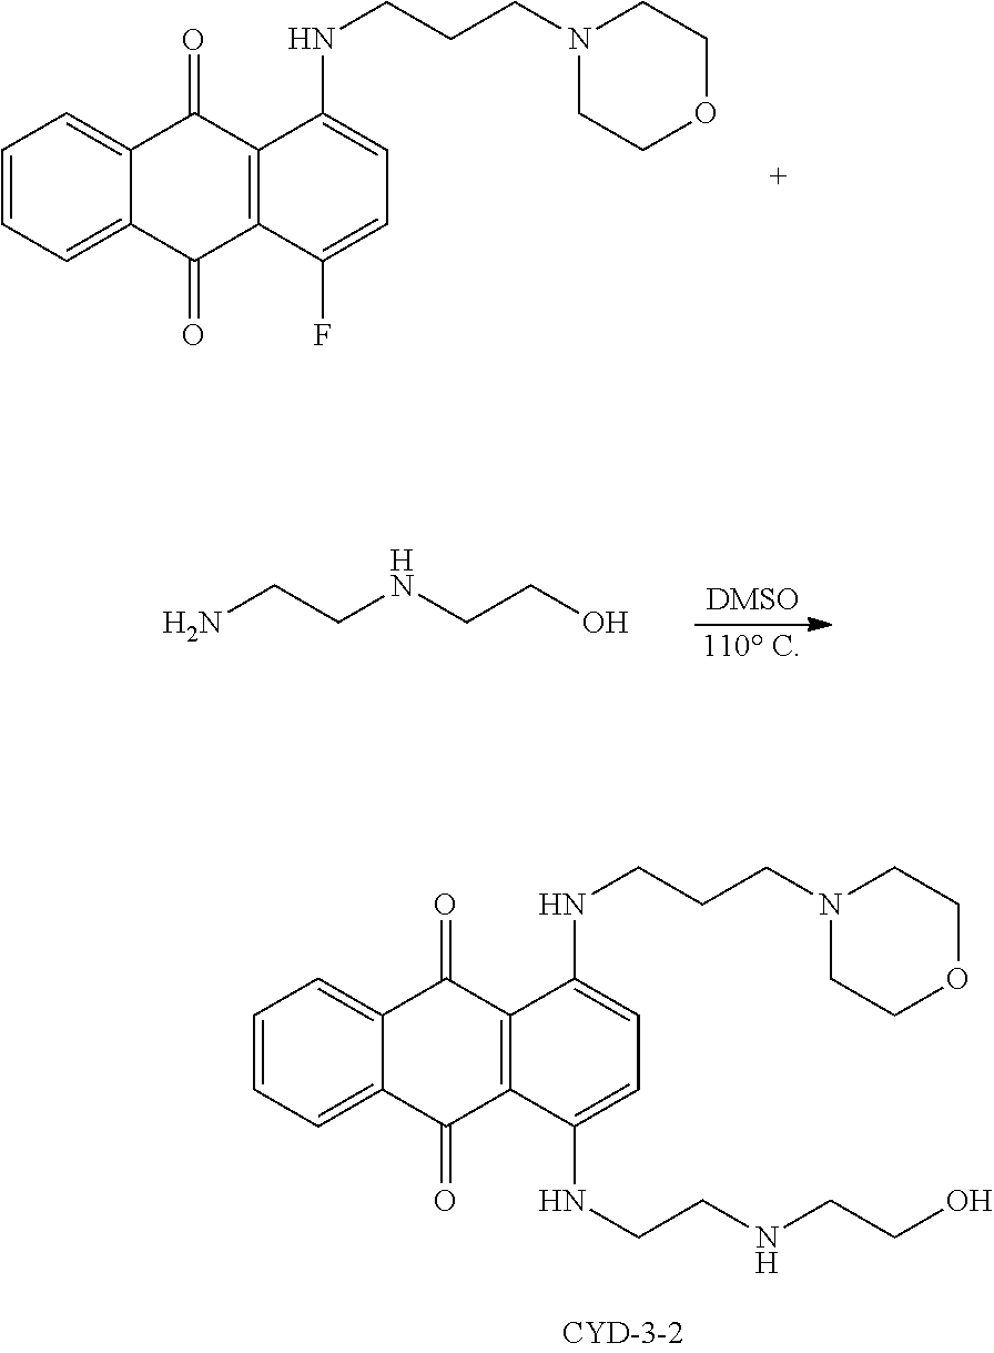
C12=CC=CC=C1C(=O)C1=C(C2=O)C(NCCCN2CCOCC2)=CC=C1F.NCCNCCO.[110 C].C12=CC=CC=C1C(=O)C1=C(C2=O)C(NCCCN2CCOCC2)=CC=C1NCCNCCO
